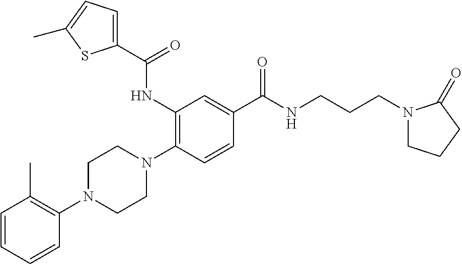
C1=CC=CC(N2CCN(C3=C(NC(=O)C4=CC=C(C)S4)C=C(C(=O)NCCCN4CCCC4=O)C=C3)CC2)=C1C
